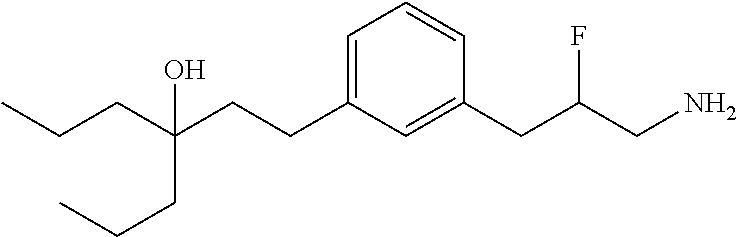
C(C(CCC1=CC=CC(CC(CN)F)=C1)(CCC)O)CC
